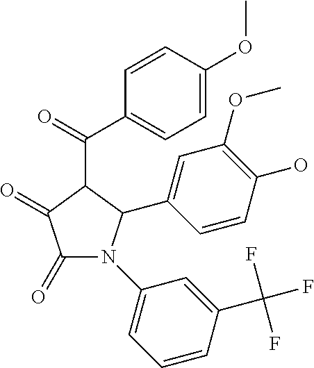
C1=CC(C(=O)C2C(=O)C(=O)N(C3=CC=CC(C(F)(F)F)=C3)C2C2=CC(OC)=C(O)C=C2)=CC=C1OC
